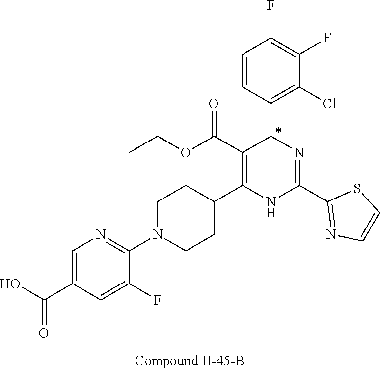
C1(F)=C(F)C=CC(C2N=C(C3=NC=CS3)NC(C3CCN(C4=NC=C(C(=O)O)C=C4F)CC3)=C2C(OCC)=O)=C1Cl
